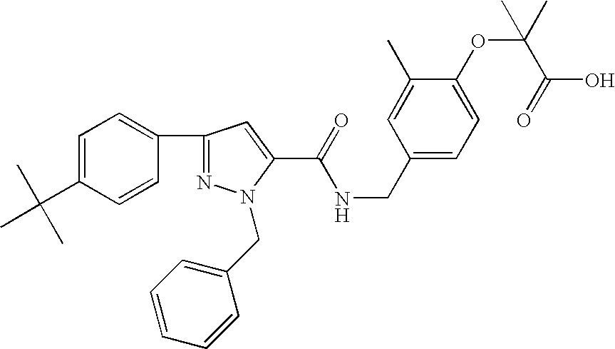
C1=CC=CC=C1CN1N=C(C2=CC=C(C(C)(C)C)C=C2)C=C1C(NCC1=CC=C(OC(C)(C)C(O)=O)C(C)=C1)=O
